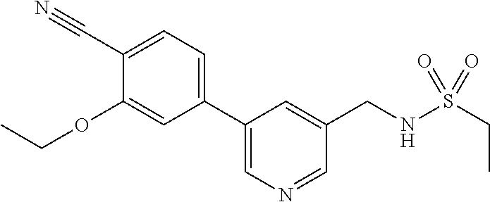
C1(CNS(CC)(=O)=O)=CC(C2=CC=C(C#N)C(OCC)=C2)=CN=C1
